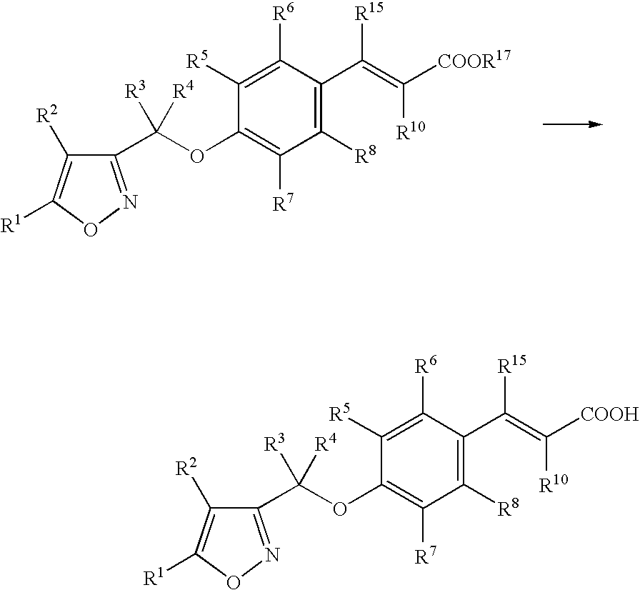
C1([R2])=C([R1])ON=C1C(OC1=C([R7])C([R8])=C(C(=C([COOR17])[R10])[R15])C([R6])=C1[R5])([R3])[R4].C1([R2])=C([R1])ON=C1C(OC1=C([R7])C([R8])=C(C(=C([COOH])[R10])[R15])C([R6])=C1[R5])([R3])[R4]
